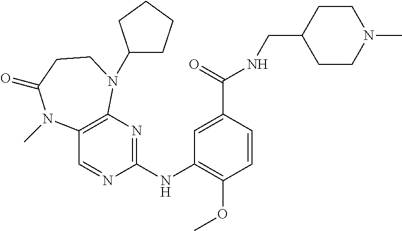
C12=C(N=C(NC3=C(OC)C=CC(C(=O)NCC4CCN(C)CC4)=C3)N=C1)N(C1CCCC1)CCC(=O)N2C
